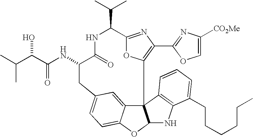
C12=NC(C3=NC([CO2Me])=CO3)=C(O1)C13C4=CC(=CC=C4OC1NC1=C3C=CC=C1CCCCCC)CC(NC(C(C(C)C)O)=O)C(=O)NC2C(C)C
